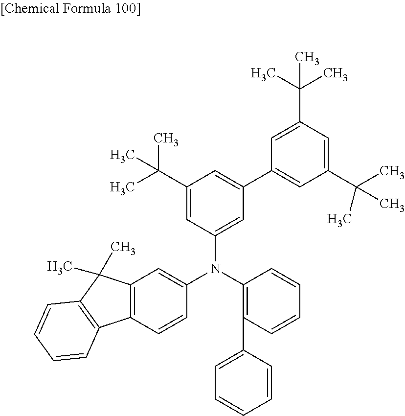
C12=C(C=CC(N(C3=C(C4=CC=CC=C4)C=CC=C3)C3=CC(C4=CC(C(C)(C)C)=CC(C(C)(C)C)=C4)=CC(C(C)(C)C)=C3)=C1)C1=C(C2(C)C)C=CC=C1
